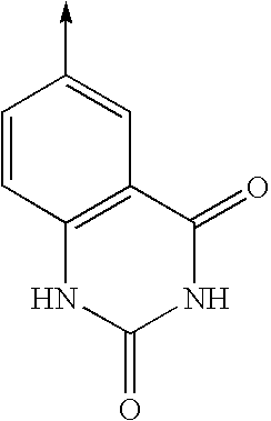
C1=CC2=C(C=C1->C)C(=O)NC(=O)N2
